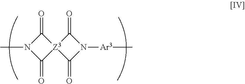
C1(=O)N(C)C(=O)[Z3]12C(=O)N([Ar3]C)C2=O
